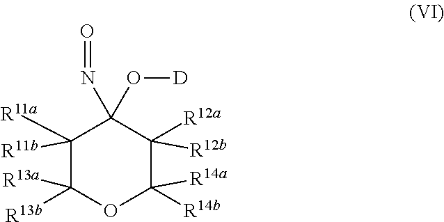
C1([R11a])([R11b])C([R13a])([R13b])OC([R14a])([R14b])C([R12a])([R12b])C1(N=O)O[D]
